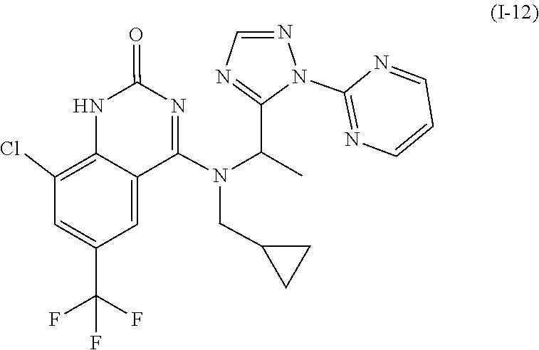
C(C1CC1)N(C1=NC(=O)NC2=C(Cl)C=C(C(F)(F)F)C=C12)C(C1=NC=NN1C1=NC=CC=N1)C
